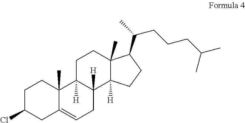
ClC1CC2=CCC3([H])C([H])(C2(C)CC1)CCC1(C)C3([H])CCC1C(C)CCCC(C)C
